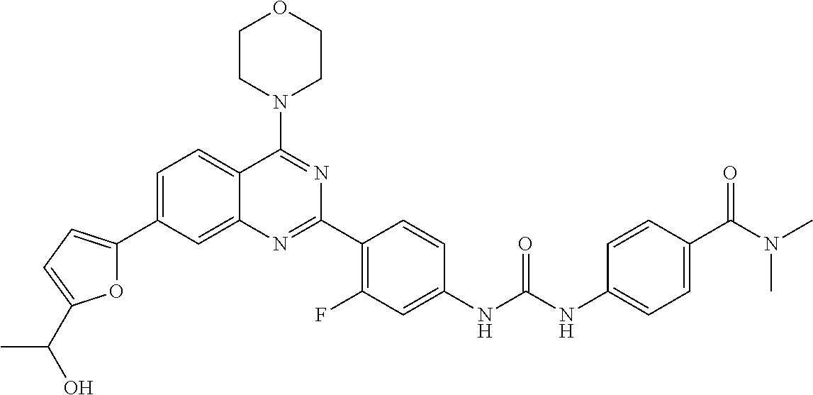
C1=C(C2=CC=C(C(O)C)O2)C=C2C(=C1)C(N1CCOCC1)=NC(C1=C(F)C=C(NC(NC3=CC=C(C(N(C)C)=O)C=C3)=O)C=C1)=N2
